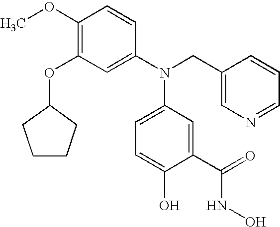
C1(OC)=C(OC2CCCC2)C=C(N(CC2=CN=CC=C2)C2=CC=C(O)C(C(NO)=O)=C2)C=C1
